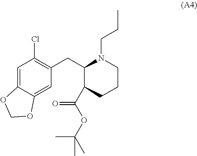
C1=C2C(=CC(CC3C(C(OC(C)(C)C)=O)CCCN3CCC)=C1Cl)OCO2
